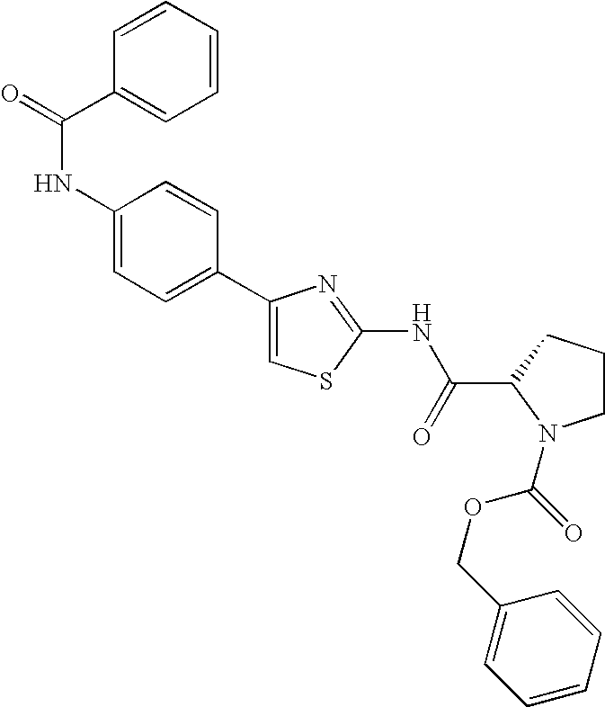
C1(NC(=O)C2=CC=CC=C2)=CC=C(C2=CSC(NC(C3CCCN3C(=O)OCC3=CC=CC=C3)=O)=N2)C=C1
